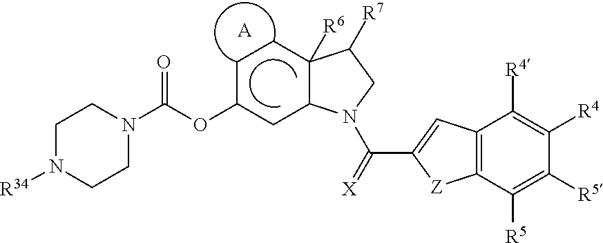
C1CC2([R6])C(CC1OC(N1CCN([R34])CC1)=O)N(C(=[X])C1=CC3=C([Z]1)C([R5])=C([R5])C([R4])=C3[R4])CC2[R7].[A]
